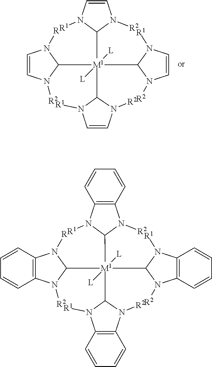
C1=CN([R2])C([M1](C2N([R2])C=CN2[R1])(C2N([R1])C=CN2[R2])(C2N([R1])C=CN2[R2])([L])[L])N1[R].C12=C(N([R2])C([M1](C3N([R2])C4=C(N3[R1])C=CC=C4)(C3N([R1])C4=C(N3[R2])C=CC=C4)(C3N([R1])C4=C(N3[R2])C=CC=C4)([L])[L])N1[R])C=CC=C2
